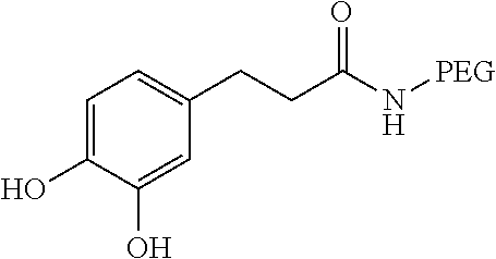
C1=C(O)C(O)=CC(CCC(N[PEG])=O)=C1
